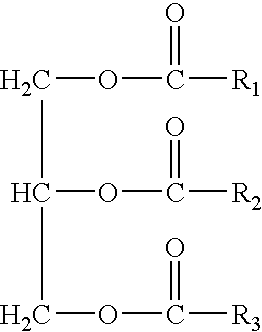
C(OC([R1])=O)C(COC([R3])=O)OC([R2])=O
